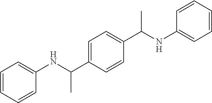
C1=CC(C(NC2=CC=CC=C2)C)=CC=C1C(NC1=CC=CC=C1)C
